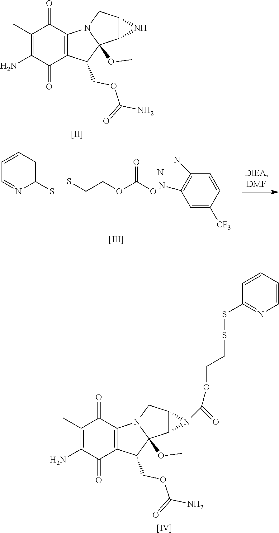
C1(C)=C(N)C(=O)C2=C(C1=O)N1C(OC)(C2COC(N)=O)C2C(C1)N2.[[II]].C1=CC=NC(S)=C1.NC1=C(N)C=CC([CF3])=C1.SCCOC(=O)O.N.[[III]].C1(C)=C(N)C(=O)C2=C(C1=O)N1C(OC)(C2COC(N)=O)C2C(C1)N2C(OCCSSC1=NC=CC=C1)=O.[[IV]]
